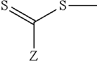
C([Z])(SC)=S
